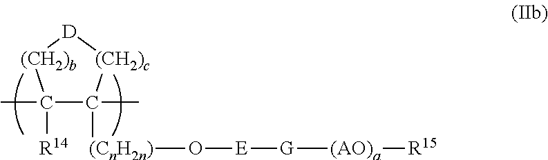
[R14]C1(C)C(C)([(CnH2n)]O[E][G][(AO)a][R15])[(CH2)c][D][(CH2)b]1
